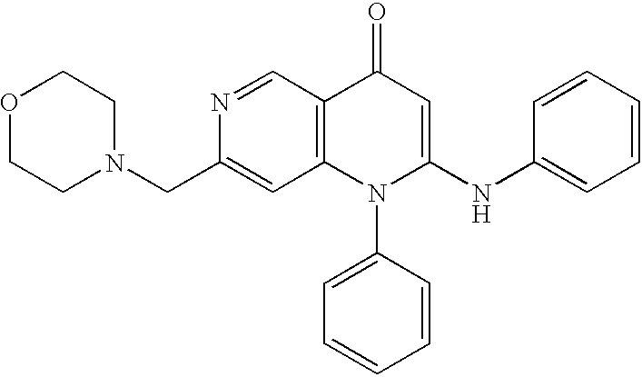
N1=CC2=C(C=C1CN1CCOCC1)N(C1=CC=CC=C1)C(NC1=CC=CC=C1)=CC2=O
